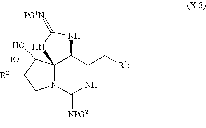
C123N(C(=[NPG2])NC(C[R1])C1NC(=[PG1N+])N2)CC([R2])C3(O)O
